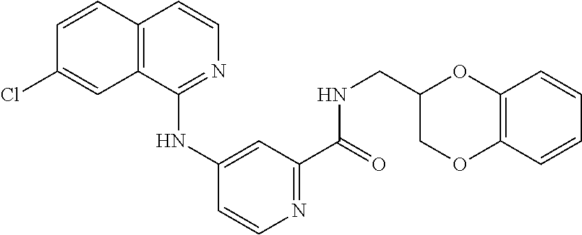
C1(Cl)=CC2=C(C=C1)C=CN=C2NC1=CC(C(=O)NCC2COC3=C(O2)C=CC=C3)=NC=C1
